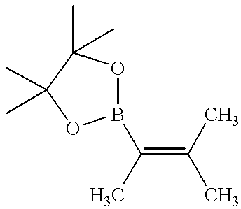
C(=C(C)C)(C)B1OC(C)(C)C(C)(C)O1
